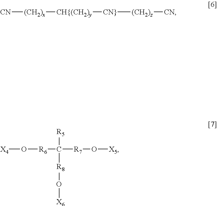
[CN][(CH2)x][CH{(CH2)y][CN}][(CH2)z][CN].[X4]O[R6]C([R7]O[X5])([R5])[R8]O[X6]
